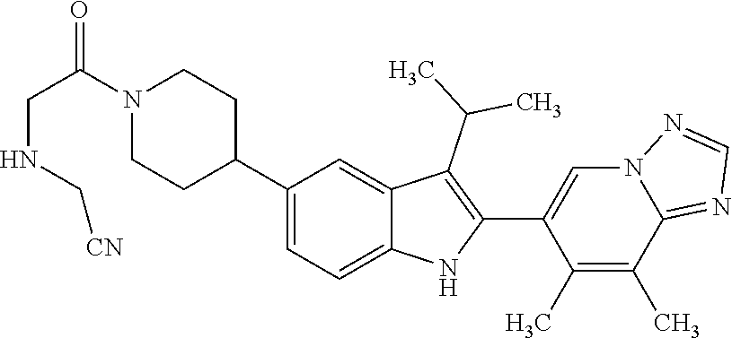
C1(C2CCN(C(CNC[CN])=O)CC2)=CC=C2C(=C1)C(C(C)C)=C(C1=CN3C(=NC=N3)C(C)=C1C)N2
